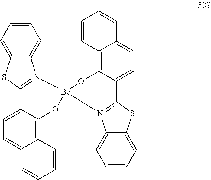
C1=CC=C2C(=C1)SC1=N2[Be]2(OC3=C4C(=CC=C13)C=CC=C4)N1=C(SC3=CC=CC=C31)C1=CC=C3C(=C1O2)C=CC=C3
